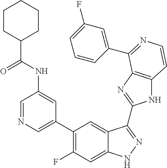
C1=C(C2=C(F)C=C3C(=C2)C(C2=NC4=C(N2)C=CN=C4C2=CC(F)=CC=C2)=NN3)C=C(NC(C2CCCCC2)=O)C=N1
